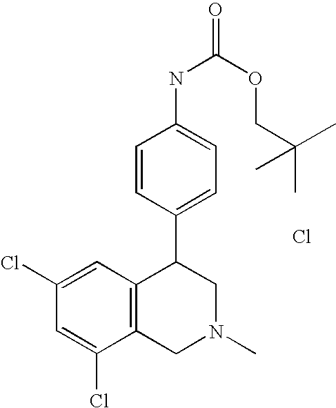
C1(Cl)=CC2=C(C(Cl)=C1)CN(C)CC2C1=CC=C(NC(=O)OCC(C)(C)C)C=C1.Cl
